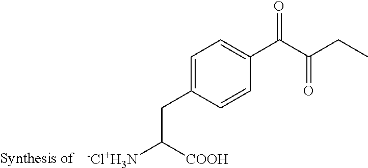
C1=C(CC([-Cl+H3N])[COOH])C=CC(C(C(CC)=O)=O)=C1
